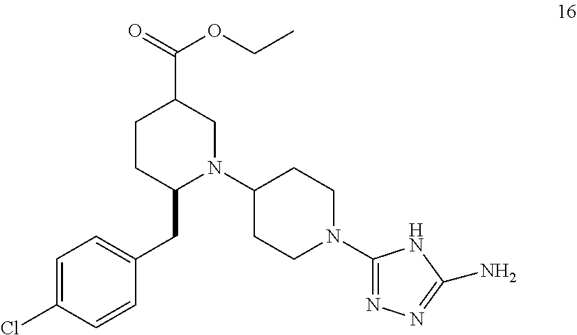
C1=C(Cl)C=CC(CC2N(C3CCN(C4=NN=C(N)N4)CC3)CC(C(=O)OCC)CC2)=C1
